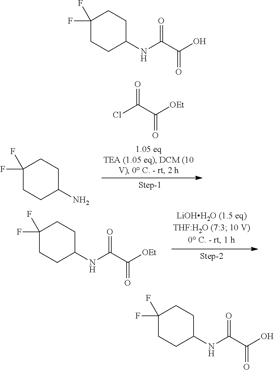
C(C(=O)Cl)(=O)[OEt].FC1(F)CCC(N)CC1.FC1(F)CCC(NC(C(=O)[OEt])=O)CC1.C(C(=O)O)(NC1CCC(F)(F)CC1)=O.FC1(F)CCC(NC(C(=O)O)=O)CC1
